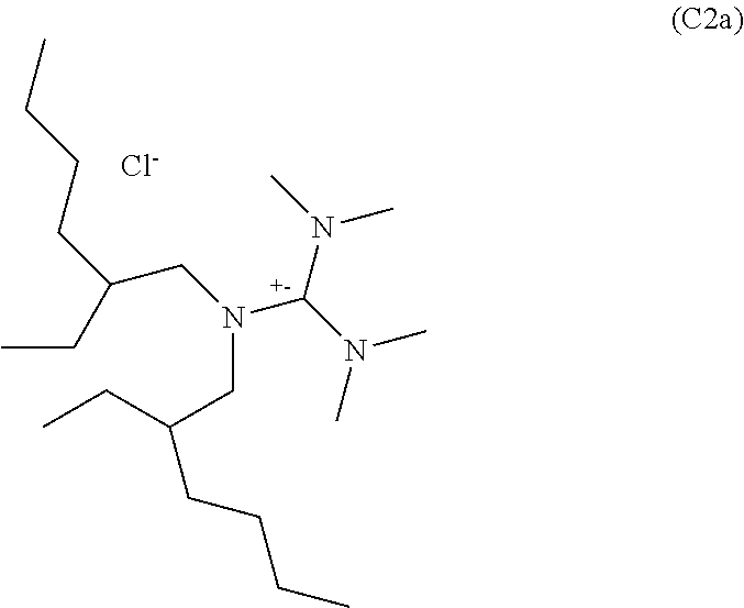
C(CN(C(N(C)C)N(C)C)CC(CC)CCCC)(CCCC)CC.[Cl-]
